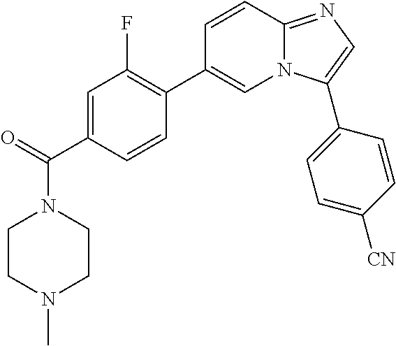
C1(C(N2CCN(C)CC2)=O)=CC(F)=C(C2=CN3C(=NC=C3C3=CC=C([CN])C=C3)C=C2)C=C1
